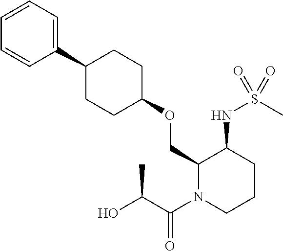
C1(COC2CCC(C3=CC=CC=C3)CC2)N(C(C(O)C)=O)CCCC1NS(C)(=O)=O
